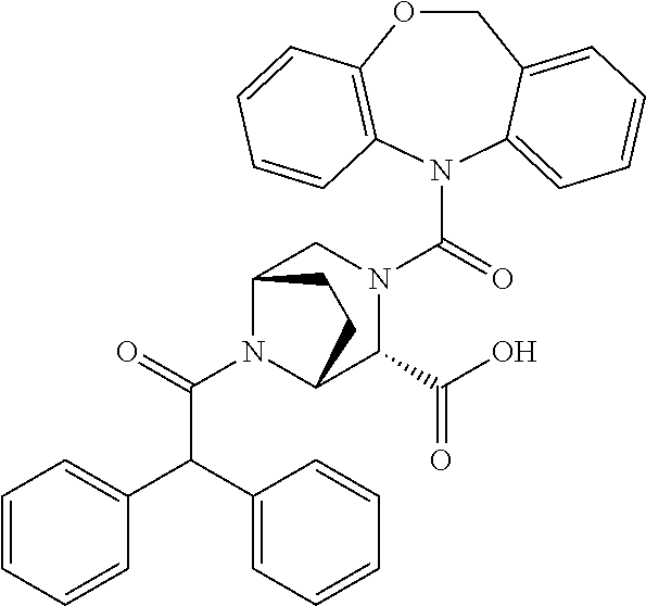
N1(C(=O)N2CC3N(C(=O)C(C4=CC=CC=C4)C4=CC=CC=C4)C(C2C(O)=O)CC3)C2=CC=CC=C2COC2=C1C=CC=C2
